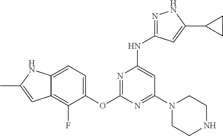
C12=C(F)C(OC3=NC(NC4=NNC(C5CC5)=C4)=CC(N4CCNCC4)=N3)=CC=C1NC(C)=C2
